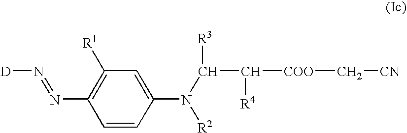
C1(N=N[D])=C([R1])C=C(N(C(C([COO]C[CN])[R4])[R3])[R2])C=C1
